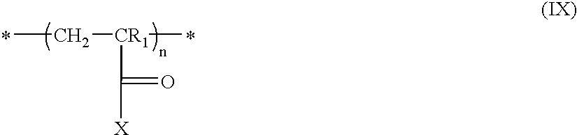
CC[CR1](C)C(=O)[X]
